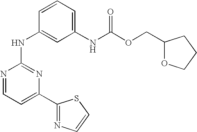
N1=CC=C(C2=NC=CS2)N=C1NC1=CC(NC(OCC2OCCC2)=O)=CC=C1
